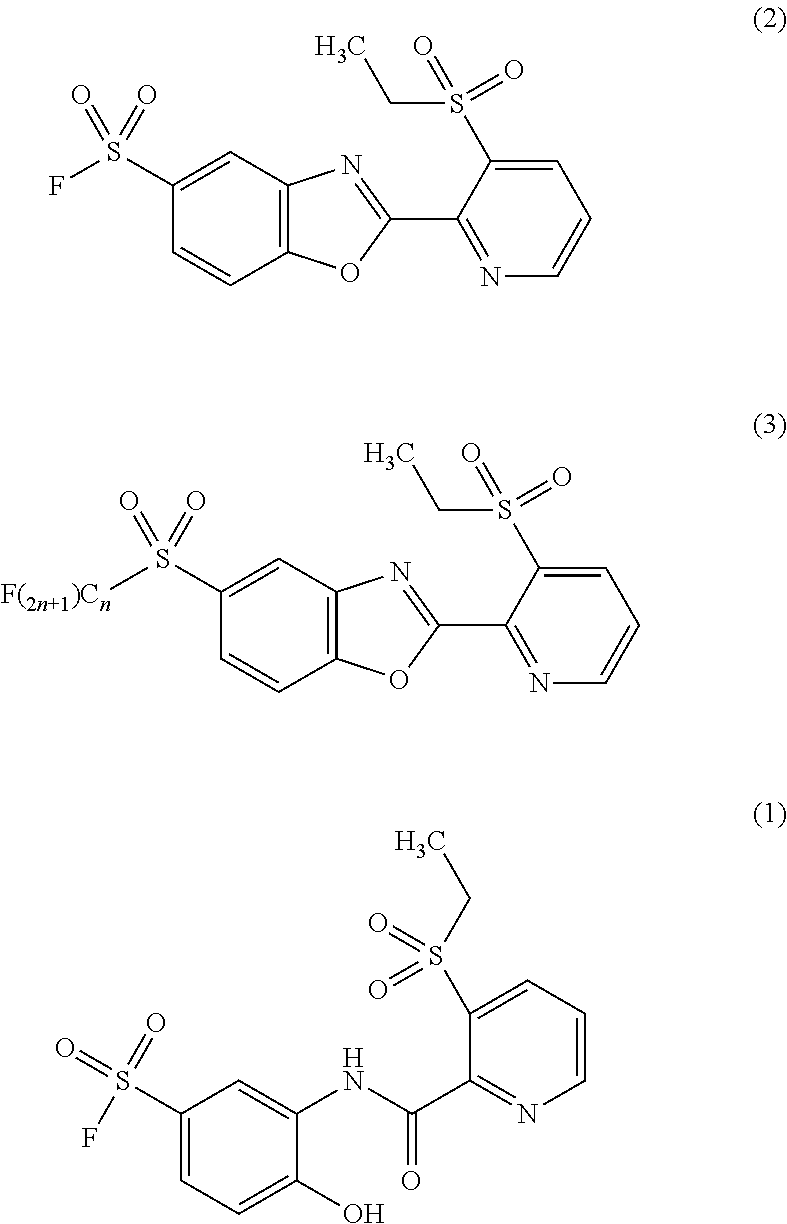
C1(S(F)(=O)=O)=CC2=C(C=C1)OC(C1=NC=CC=C1S(CC)(=O)=O)=N2.C1(S([F(2n+1)Cn])(=O)=O)=CC2=C(C=C1)OC(C1=NC=CC=C1S(CC)(=O)=O)=N2.C1(S(F)(=O)=O)=CC=C(O)C(NC(=O)C2=NC=CC=C2S(CC)(=O)=O)=C1
